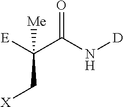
[E]C(C(N[D])=O)([Me])C[X]
